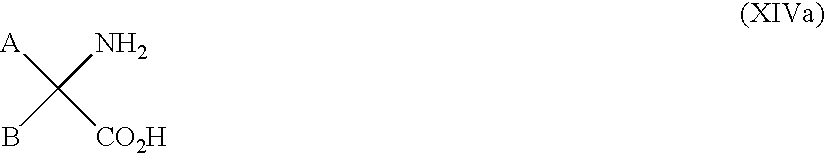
[A]C([CO2H])(N)B
